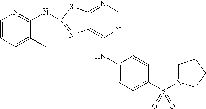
N1=CN=C2C(=C1NC1=CC=C(S(N3CCCC3)(=O)=O)C=C1)N=C(NC1=NC=CC=C1C)S2
